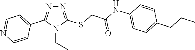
N1=C(SCC(NC2=CC=C(CCC)C=C2)=O)N(CC)C(C2=CC=NC=C2)=N1
